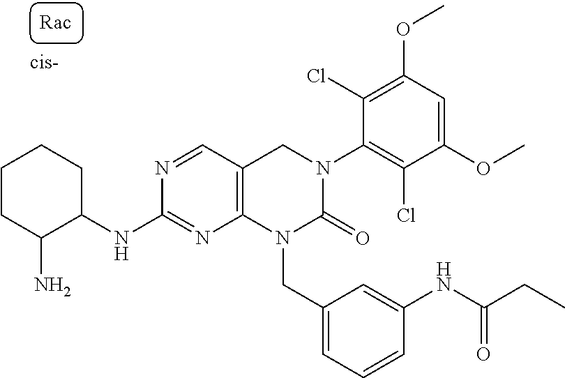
C1CC(N)C(NC2=NC3=C(C=N2)CN(C2=C(Cl)C(OC)=CC(OC)=C2Cl)C(=O)N3CC2=CC=CC(NC(CC)=O)=C2)CC1
